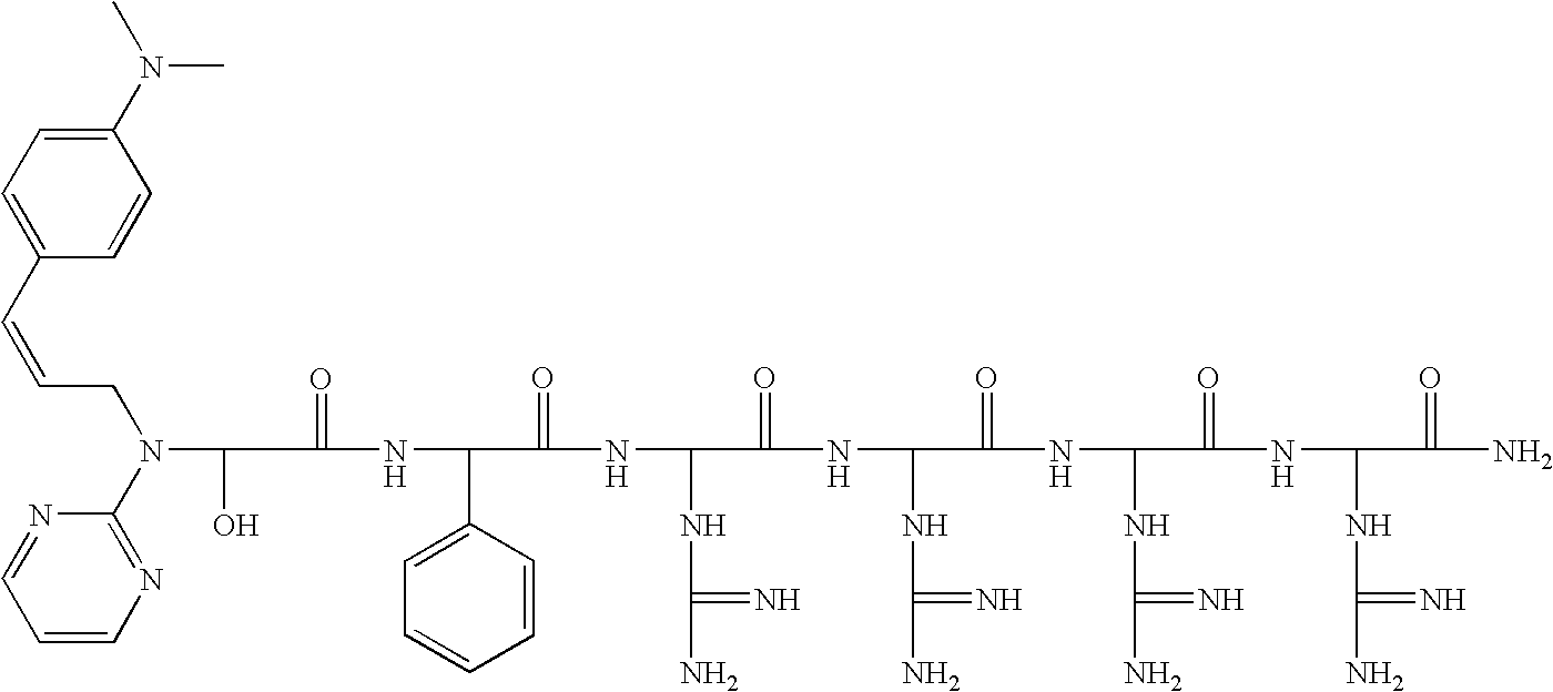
C(=O)(NC(C1=CC=CC=C1)C(=O)NC(NC(N)=N)C(=O)NC(NC(N)=N)C(=O)NC(NC(N)=N)C(=O)NC(NC(N)=N)C(=O)N)C(O)N(C1=NC=CC=N1)CC=CC1=CC=C(N(C)C)C=C1
